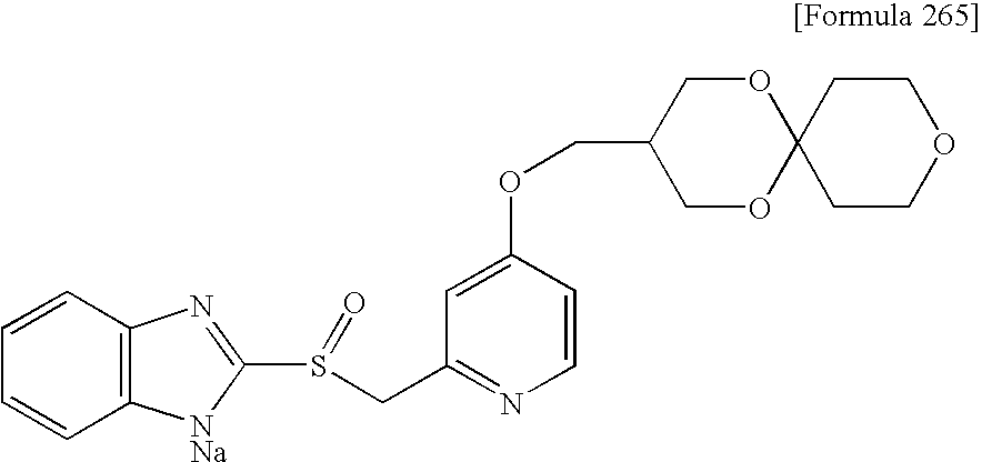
C1=CC=CC2=C1N=C(S(CC1=NC=CC(OCC3COC4(OC3)CCOCC4)=C1)=O)[NNa]2
